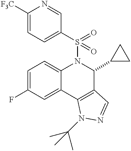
C1=C(F)C=C2C(=C1)N(S(C1=CC=C([F3C])N=C1)(=O)=O)C(C1CC1)C1=C2N(C(C)(C)C)N=C1
